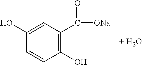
C1(O)=CC(C(=O)[ONa])=C(O)C=C1
